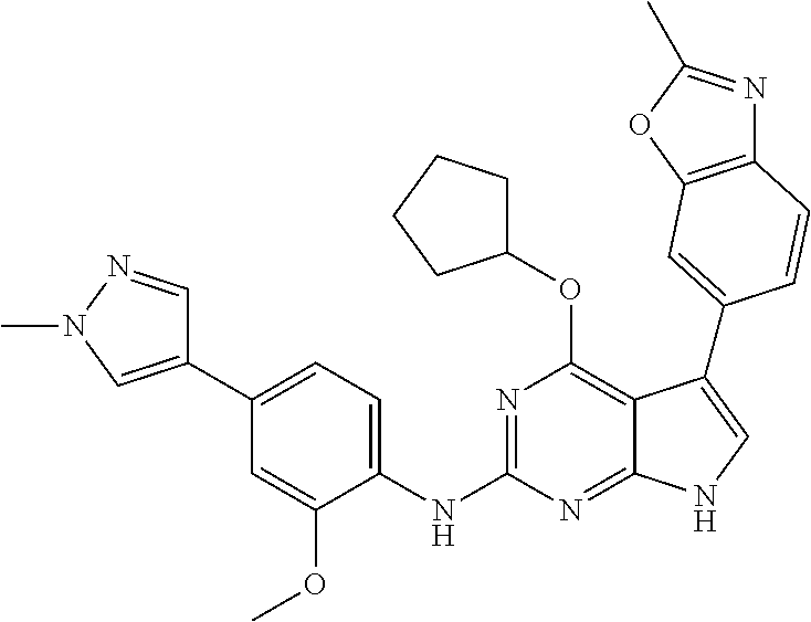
N(C1=NC(OC2CCCC2)=C2C(=N1)NC=C2C1=CC2=C(N=C(C)O2)C=C1)C1=CC=C(C2=CN(C)N=C2)C=C1OC
